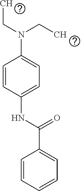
C1=CC(NC(C2=CC=CC=C2)=O)=CC=C1N(CC)CC
